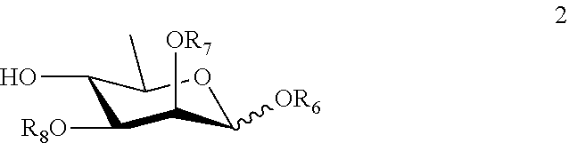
C1(O)C([R8O])C([OR7])C([OR6])OC1C
